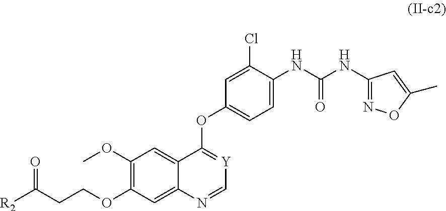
C1(OC)=C(OCCC([R2])=O)C=C2C(=C1)C(OC1=CC=C(NC(NC3=NOC(C)=C3)=O)C(Cl)=C1)=[Y]C=N2
